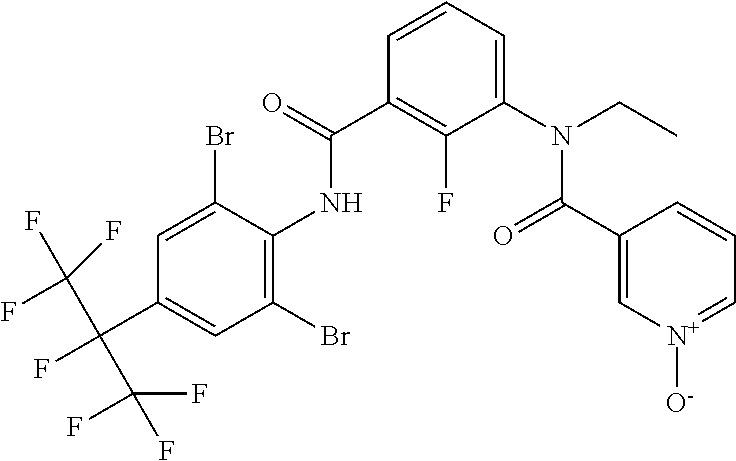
C1=C(C(F)(C(F)(F)F)C(F)(F)F)C=C(Br)C(NC(C2=C(F)C(N(C(C3=C[N+]([O-])=CC=C3)=O)CC)=CC=C2)=O)=C1Br
